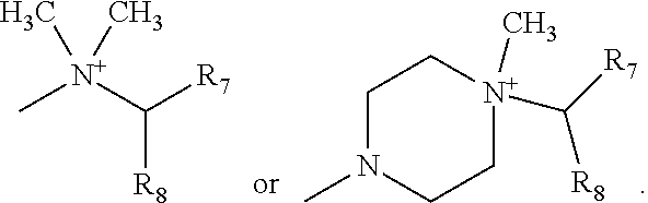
C1N(C)CC[N+](C)(C([R7])[R8])C1.C[N+](C([R7])[R8])(C)C
